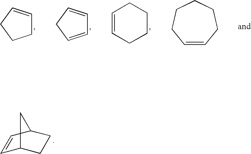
C1C=CCC1.C1=CCC=C1.C1=CCCCC1.C1=CCCCCC1.C1=CC2CCC1C2
